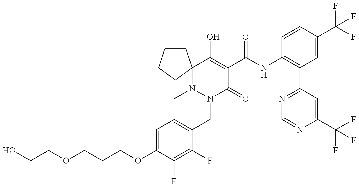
C(COC1=CC=C(CN2C(=O)C(C(NC3=C(C4=NC=NC(C(F)(F)F)=C4)C=C(C(F)(F)F)C=C3)=O)=C(O)C3(N2C)CCCC3)C(F)=C1F)COCCO
